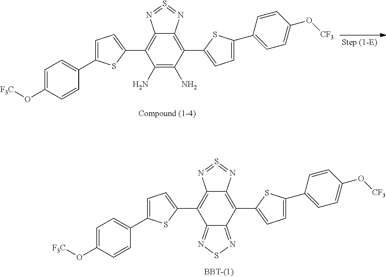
C12=C(C3=CC=C(C4=CC=C(O[CF3])C=C4)S3)C(N)=C(N)C(C3=CC=C(C4=CC=C(O[F3C])C=C4)S3)=C1N=S=N2.C12=C(C3=CC=C(C4=CC=C(O[CF3])C=C4)S3)C3=NSN=C3C(C3=CC=C(C4=CC=C(O[F3C])C=C4)S3)=C1N=S=N2
